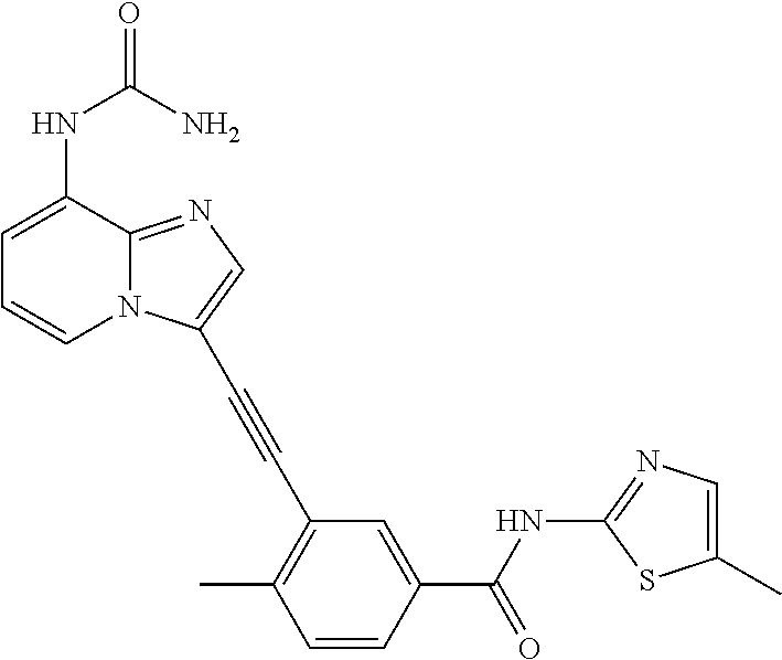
C1=C(NC(=O)N)C2=NC=C(C#CC3=C(C)C=CC(C(NC4=NC=C(C)S4)=O)=C3)N2C=C1
